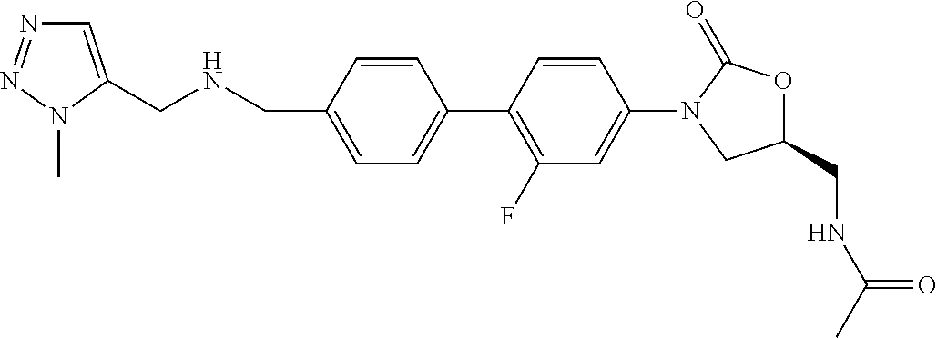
C1=C(CNCC2=CC=C(C3=C(F)C=C(N4CC(CNC(C)=O)OC4=O)C=C3)C=C2)N(C)N=N1
